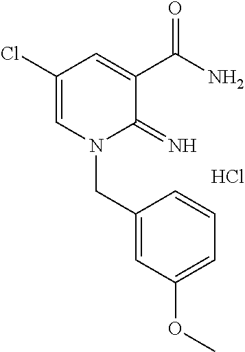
C1(Cl)=CN(CC2=CC(OC)=CC=C2)C(=N)C(C(N)=O)=C1.Cl
